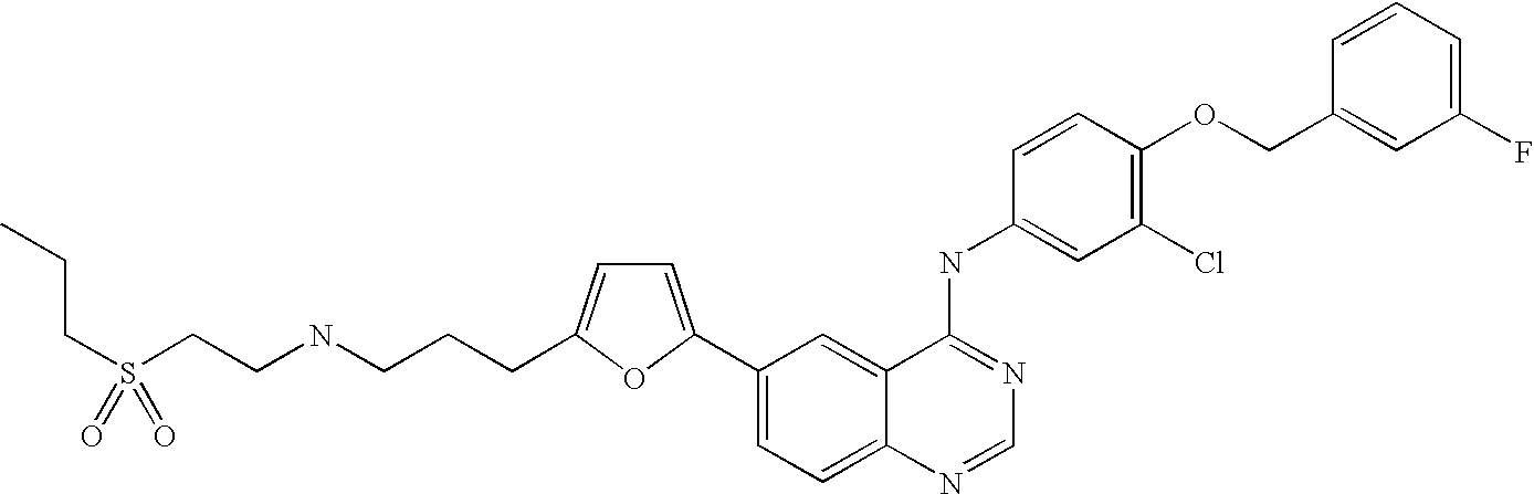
C1(C2=CC=C(CCCNCCS(CCC)(=O)=O)O2)=CC=C2C(=C1)C(NC1=CC(Cl)=C(OCC3=CC(F)=CC=C3)C=C1)=NC=N2
